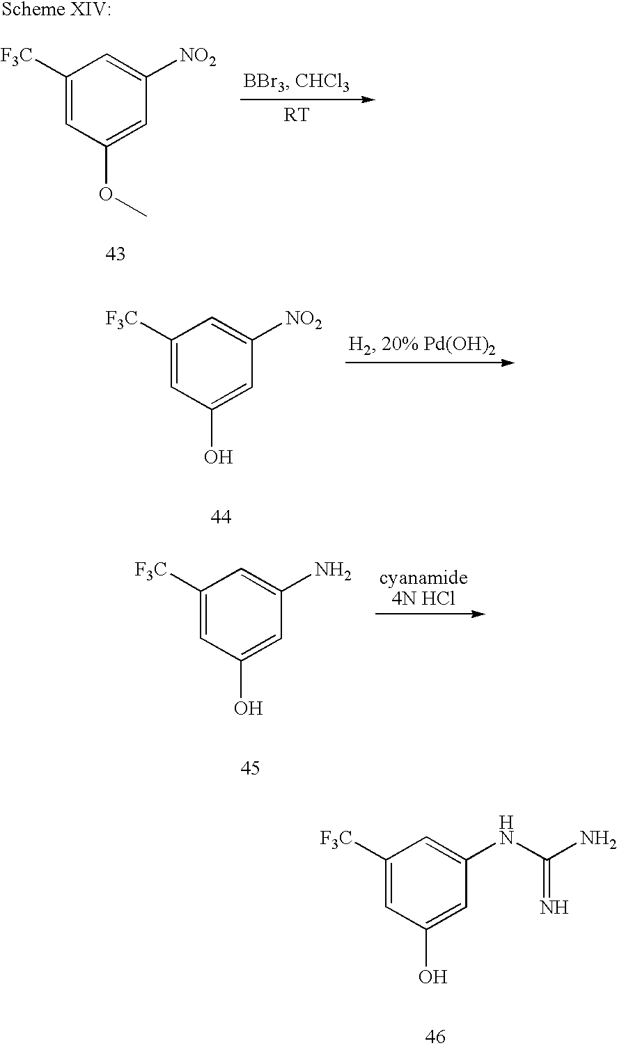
C1([F3C])=CC(OC)=CC([NO2])=C1.C1([F3C])=CC(O)=CC([NO2])=C1.C1([F3C])=CC(O)=CC(N)=C1.C1([F3C])=CC(O)=CC(NC(N)=N)=C1
